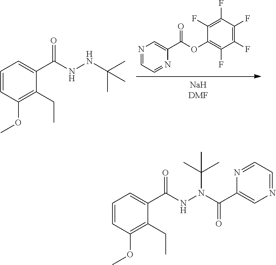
C1=CC(OC)=C(CC)C(C(NNC(C)(C)C)=O)=C1.N1=CC=NC(C(OC2=C(F)C(F)=C(F)C(F)=C2F)=O)=C1.C1=CC(OC)=C(CC)C(C(NN(C(=O)C2=CN=CC=N2)C(C)(C)C)=O)=C1
